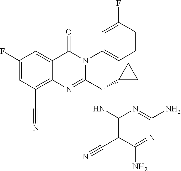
C1=C(F)C=C2C(=C1C#N)N=C(C(C1CC1)NC1=C(C#N)C(N)=NC(N)=N1)N(C1=CC=CC(F)=C1)C2=O
